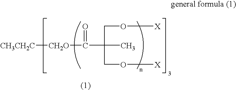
[CH2O]([CH3CH2C])C(C(C)(CO[X])CO[X])=O
